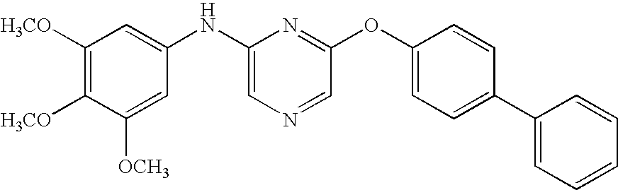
C1([H3CO])=C([H3CO])C([OCH3])=CC(NC2=CN=CC(OC3=CC=C(C4=CC=CC=C4)C=C3)=N2)=C1
